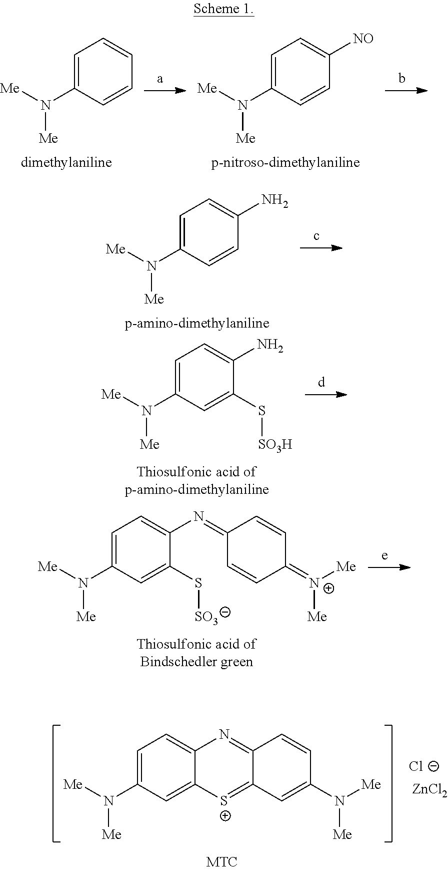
C1=C(N([Me])[Me])C=CC(N)=C1.C1=C(N([Me])[Me])C=CC=C1.C1=C(N([Me])[Me])C=CC([NO])=C1.C1=C(N([Me])[Me])C=C(S[SO3H])C(N)=C1.C1=C(N([Me])[Me])C=C(S[SO3])C(N=C2C=CC(=[N+]([Me])[Me])C=C2)=C1.[Cl-].[ZnCl2].C1=C(N([Me])[Me])C=C2C(=C1)N=C1C(=[S+]2)C=C(N([Me])[Me])C=C1
